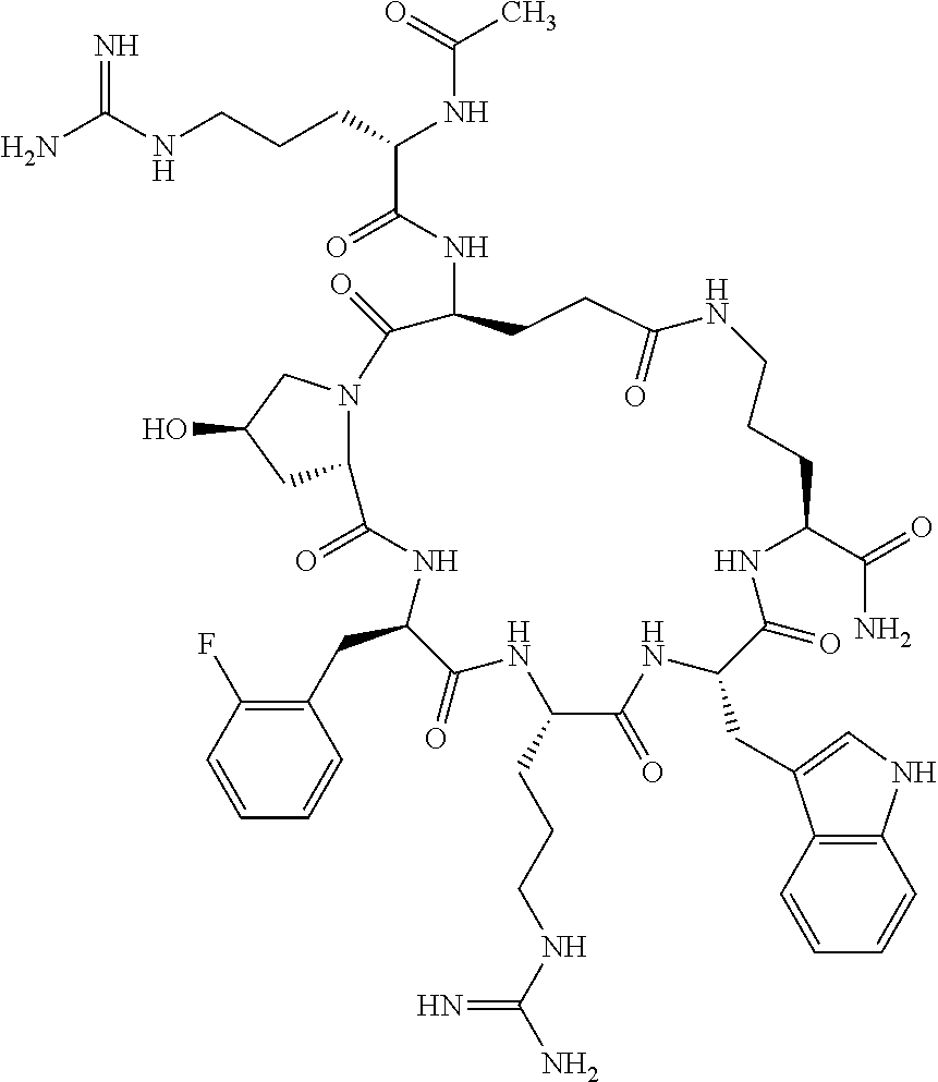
NC(NCCCC(NC(C)=O)C(=O)NC1CCC(=O)NCCCC(C(=O)N)NC(=O)C(CC2=CNC3=C2C=CC=C3)NC(=O)C(CCCNC(N)=N)NC(=O)C(CC2=C(F)C=CC=C2)NC(=O)C2N(C1=O)CC(O)C2)=N
